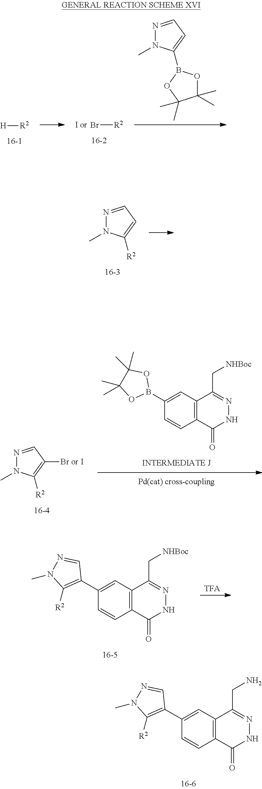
C1(B2OC(C)(C)C(C)(C)O2)=CC2=C(C(=O)NN=C2C[NHBoc])C=C1.CN1N=CC([Br or I])=C1[R2].[TFA].C1(C2=C([R2])N(C)N=C2)=CC2=C(C(=O)NN=C2C[NHBoc])C=C1.C1(C2=C([R2])N(C)N=C2)=CC2=C(C(=O)NN=C2CN)C=C1.[H][R2].Br[R2].CN1N=CC=C1B1OC(C)(C)C(C)(C)O1.CN1N=CC=C1[R2]
